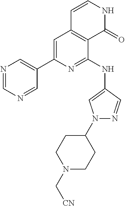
C1(C2=CC3=C(C(NC4=CN(C5CCN(C[CN])CC5)N=C4)=N2)C(=O)NC=C3)=CN=CN=C1
